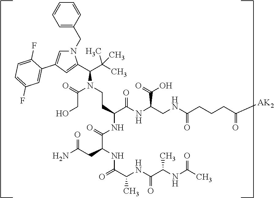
C(CO)(N(CCC(C(NC(CNC(CCCC([AK2])=O)=O)C(O)=O)=O)NC(=O)C(CC(=O)N)NC(=O)C(NC(C(C)NC(=O)C)=O)C)C(C(C)(C)C)C1=CC(C2=CC(F)=CC=C2F)=CN1CC1=CC=CC=C1)=O
